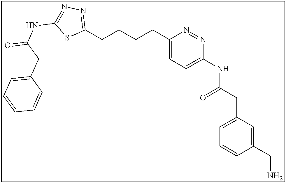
C(CCCC1=CC=C(NC(CC2=CC=CC(CN)=C2)=O)N=N1)C1=NN=C(NC(CC2=CC=CC=C2)=O)S1
